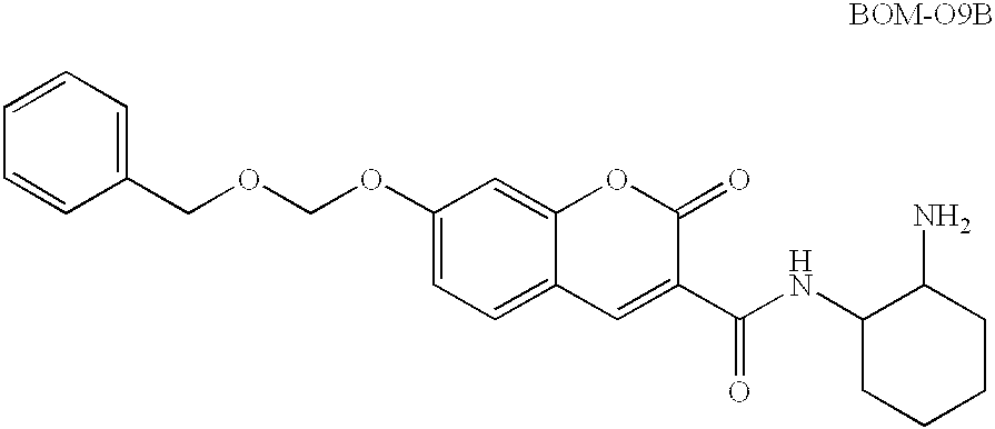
C1=CC(COCOC2=CC=C3C(=C2)OC(=O)C(C(NC2CCCCC2N)=O)=C3)=CC=C1
